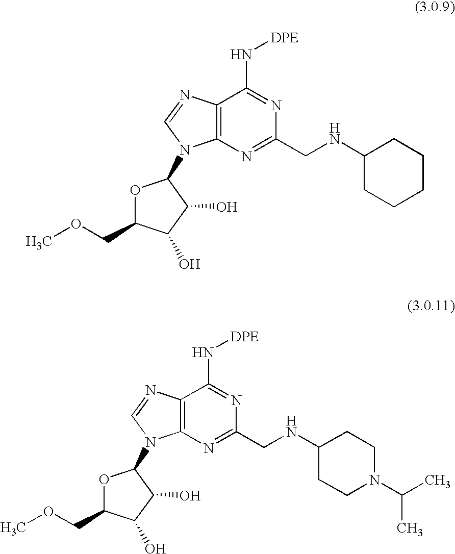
C12=C(N=C(CNC3CCCCC3)N=C1N[DPE])N(C1OC(COC)C(O)C1O)C=N2.C12=C(N=C(CNC3CCN(C(C)C)CC3)N=C1N[DPE])N(C1OC(COC)C(O)C1O)C=N2
